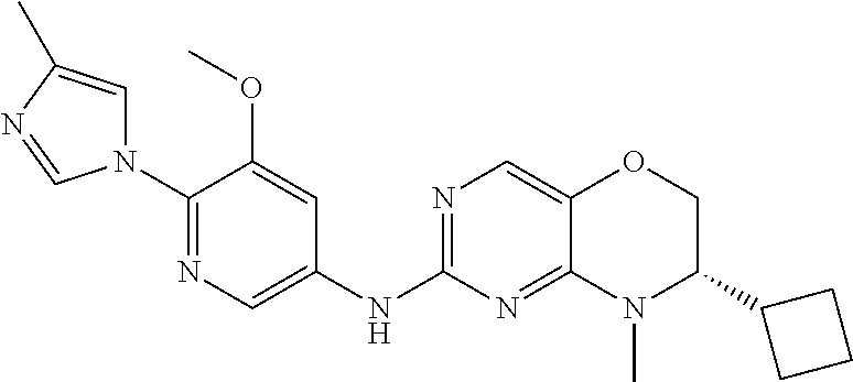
C1(N2C=C(C)N=C2)=NC=C(NC2=NC=C3C(=N2)N(C)C(C2CCC2)CO3)C=C1OC
